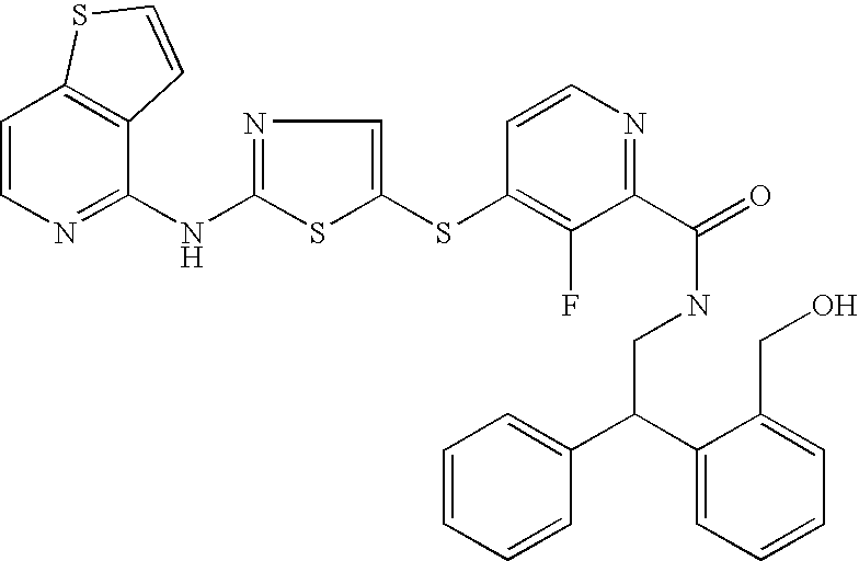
C1=CN=C(NC2=NC=C(SC3=C(F)C(C(=O)NCC(C4=CC=CC=C4)C4=CC=CC=C4CO)=NC=C3)S2)C2=C1SC=C2
